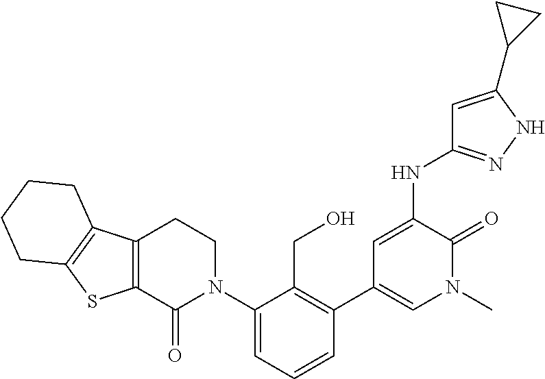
C12=C(C3=C(S1)CCCC3)CCN(C1=CC=CC(C3=CN(C)C(=O)C(NC4=NNC(C5CC5)=C4)=C3)=C1CO)C2=O
